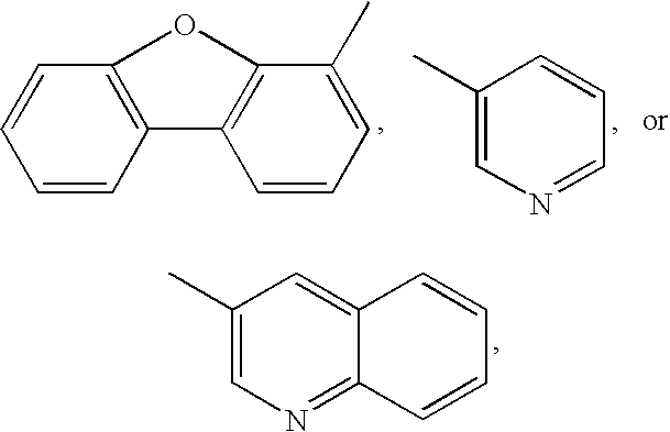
C1=CC2=C(C=C1)OC1=C2C=CC=C1C.C1(C)=CN=CC=C1.C1(C)=CN=C2C(=C1)C=CC=C2
